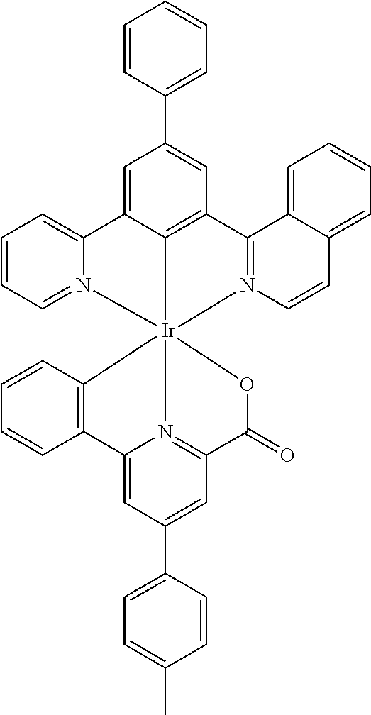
C1=CC(C)=CC=C1C1=CC2=N3C(=C1)C1=C(C=CC=C1)[Ir]314(OC2=O)N2=CC=CC=C2C2=CC(C3=CC=CC=C3)=CC(=C21)C1=N4C=CC2=CC=CC=C12
